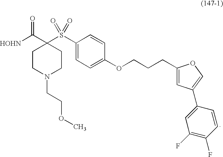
C1CN(CCOC)CCC1(C([HOHN])=O)S(C1=CC=C(OCCCC2=CC(C3=CC(F)=C(F)C=C3)=CO2)C=C1)(=O)=O
